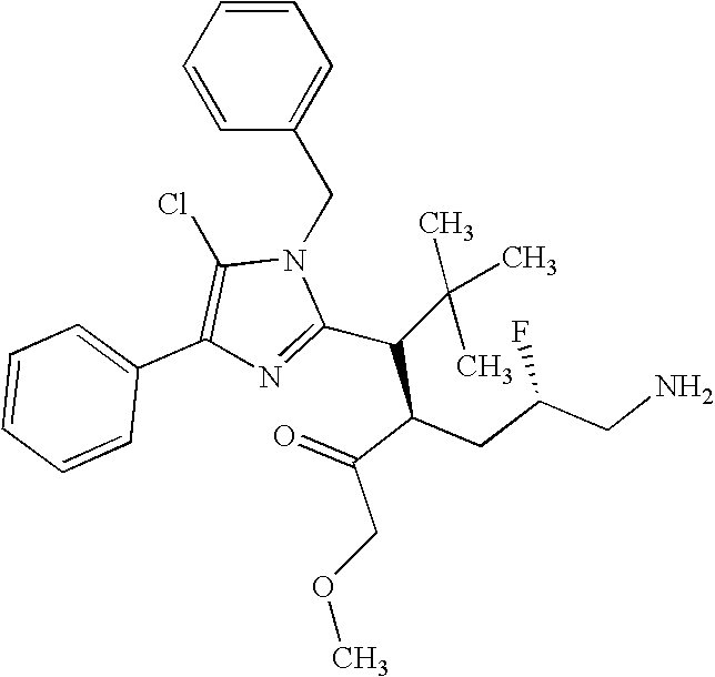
C1=CC=CC(CN2C(Cl)=C(C3=CC=CC=C3)N=C2C(C(C(=O)COC)CC(CN)F)C(C)(C)C)=C1
